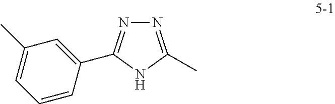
C1=C(C)C=C(C2=NN=C(C)N2)C=C1
